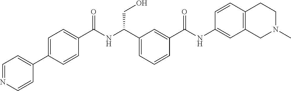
C1=NC=CC(C2=CC=C(C(NC(C3=CC=CC(C(NC4=CC5=C(C=C4)CCN(C)C5)=O)=C3)CO)=O)C=C2)=C1
